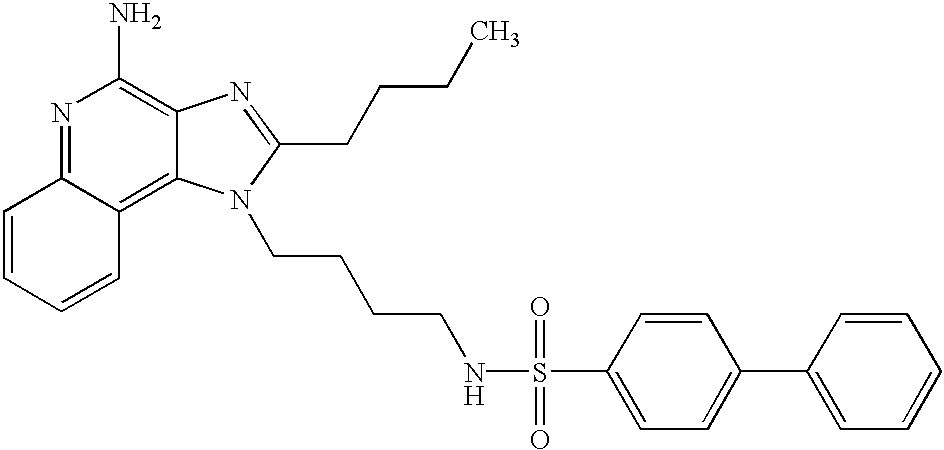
N1=C2C(=C3C(=C1N)N=C(CCCC)N3CCCCNS(C1=CC=C(C3=CC=CC=C3)C=C1)(=O)=O)C=CC=C2
